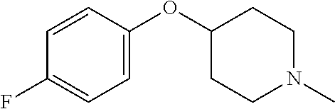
C1=C(OC2CCN(C)CC2)C=CC(F)=C1
